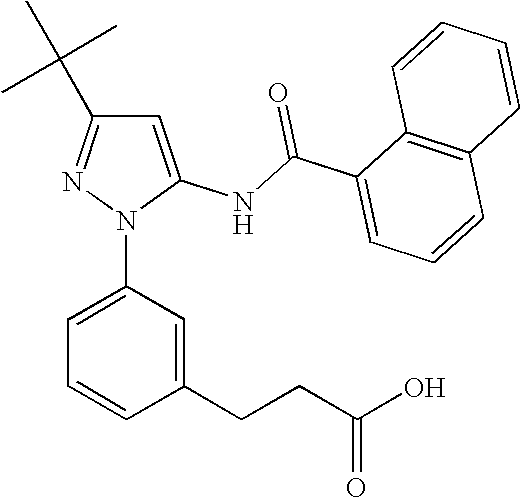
C1=C(NC(C2=CC=CC3=C2C=CC=C3)=O)N(C2=CC=CC(CCC(O)=O)=C2)N=C1C(C)(C)C
